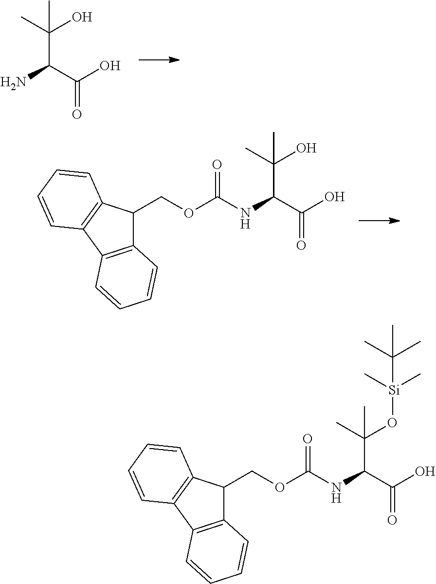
NC(C(O)=O)C(C)(O)C.C12=C(C3=C(C1COC(=O)NC(C(O)=O)C(C)(O)C)C=CC=C3)C=CC=C2.C12=C(C3=C(C1COC(=O)NC(C(O)=O)C(C)(O[Si](C)(C)C(C)(C)C)C)C=CC=C3)C=CC=C2
